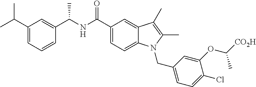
C1(C(C)C)=CC=CC(C(NC(C2=CC=C3C(=C2)C(C)=C(C)N3CC2=CC=C(Cl)C(OC(C)[CO2H])=C2)=O)C)=C1
